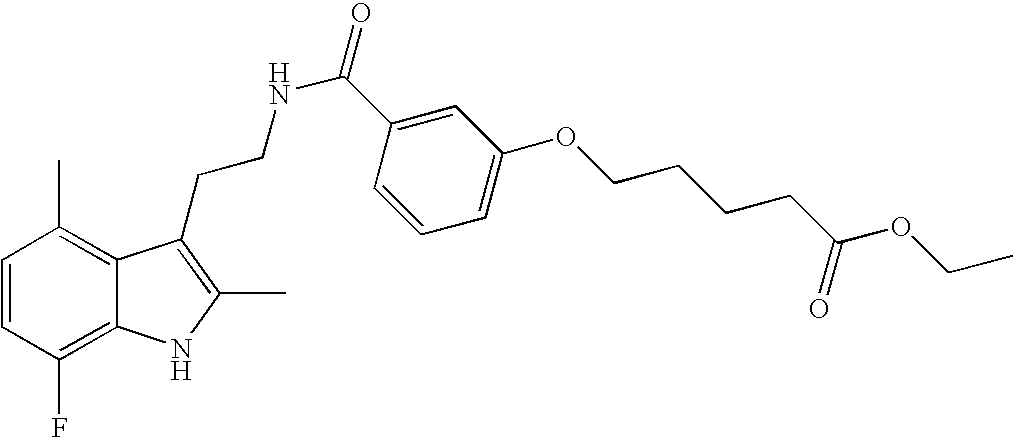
C1=CC(F)=C2C(=C1C)C(CCNC(=O)C1=CC(OCCCCC(OCC)=O)=CC=C1)=C(C)N2
